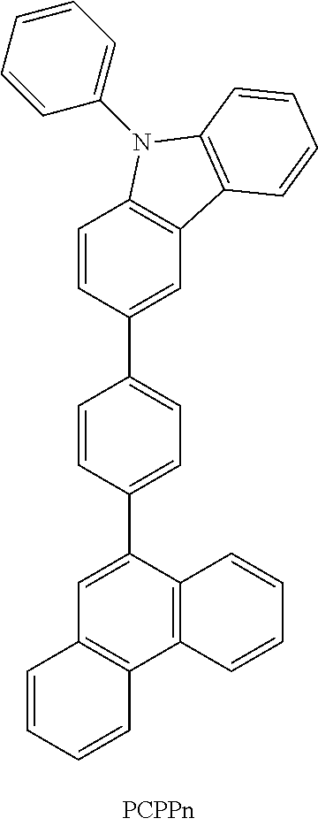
C1=CC=CC(N2C3=C(C=C(C4=CC=C(C5=CC6=C(C7=C5C=CC=C7)C=CC=C6)C=C4)C=C3)C3=C2C=CC=C3)=C1
